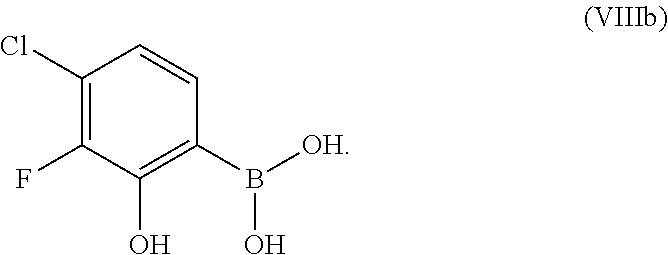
C1(Cl)=C(F)C(O)=C(B(O)[OH])C=C1
